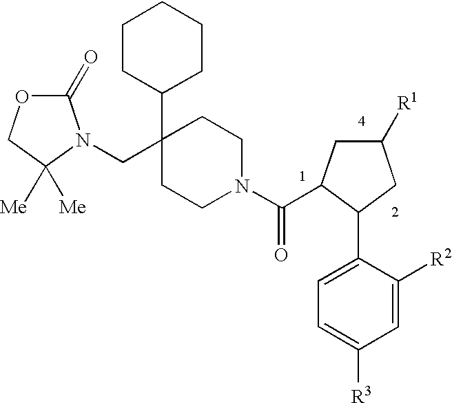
C1CC(C2(CN3C(=O)OCC3([Me])[Me])CCN(C(=O)C3CC([R1])CC3C3=CC=C([R3])C=C3[R2])CC2)CCC1
